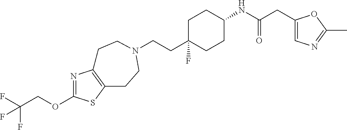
C(CC1(F)CCC(NC(CC2=CN=C(C)O2)=O)CC1)N1CCC2=C(N=C(OCC(F)(F)F)S2)CC1
